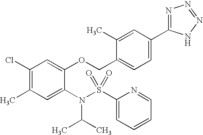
C1(Cl)=C(C)C=C(N(S(C2=CC=CC=N2)(=O)=O)C(C)C)C(OCC2=CC=C(C3=NN=NN3)C=C2C)=C1
